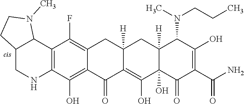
C12=C(O)C3=C(C(F)=C1CC1([H])C(=C(O)C4(O)C([H])(C1)C(N(CCC)C)C(O)=C(C(N)=O)C4=O)C2=O)C1C(CN3)CCN1C
